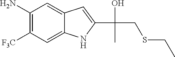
C1(N)=C([F3C])C=C2C(=C1)C=C(C(CSCC)(O)C)N2
